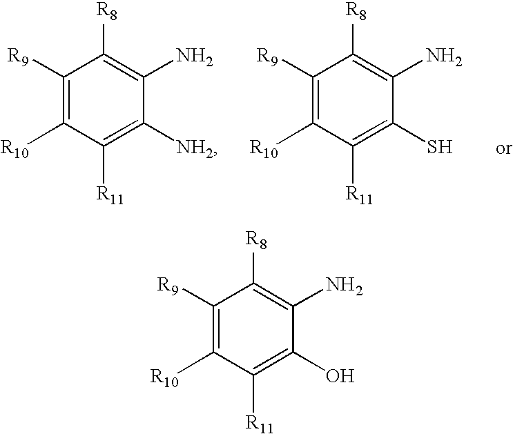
C1([R9])=C([R10])C([R11])=C([NH2])C(N)=C1[R8].C1([R9])=C([R10])C([R11])=C(S)C(N)=C1[R8].C1([R9])=C([R10])C([R11])=C(O)C(N)=C1[R8]
